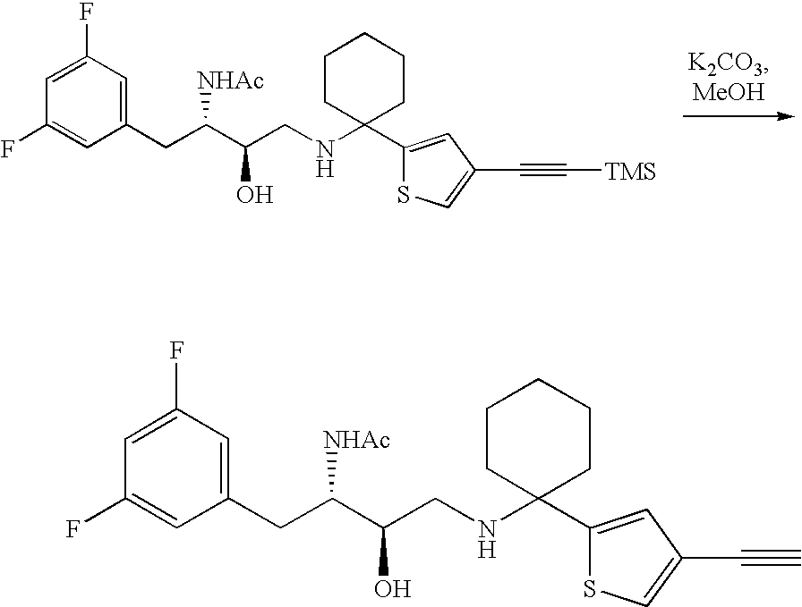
C1CC(NCC(C(CC2=CC(F)=CC(F)=C2)[NHAc])O)(C2=CC(C#C[TMS])=CS2)CCC1.C1CC(NCC(C(CC2=CC(F)=CC(F)=C2)[NHAc])O)(C2=CC(C#C)=CS2)CCC1
